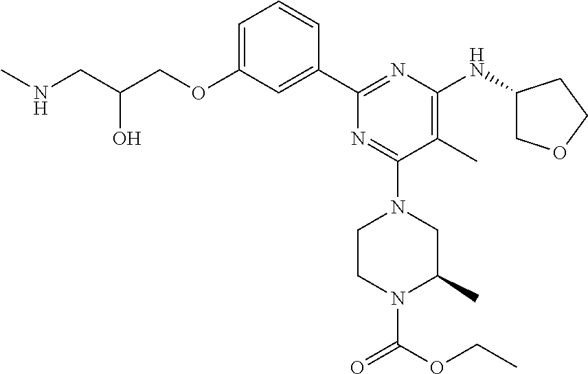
C1=C(OCC(CNC)O)C=C(C2=NC(NC3COCC3)=C(C)C(N3CCN(C(OCC)=O)C(C)C3)=N2)C=C1
